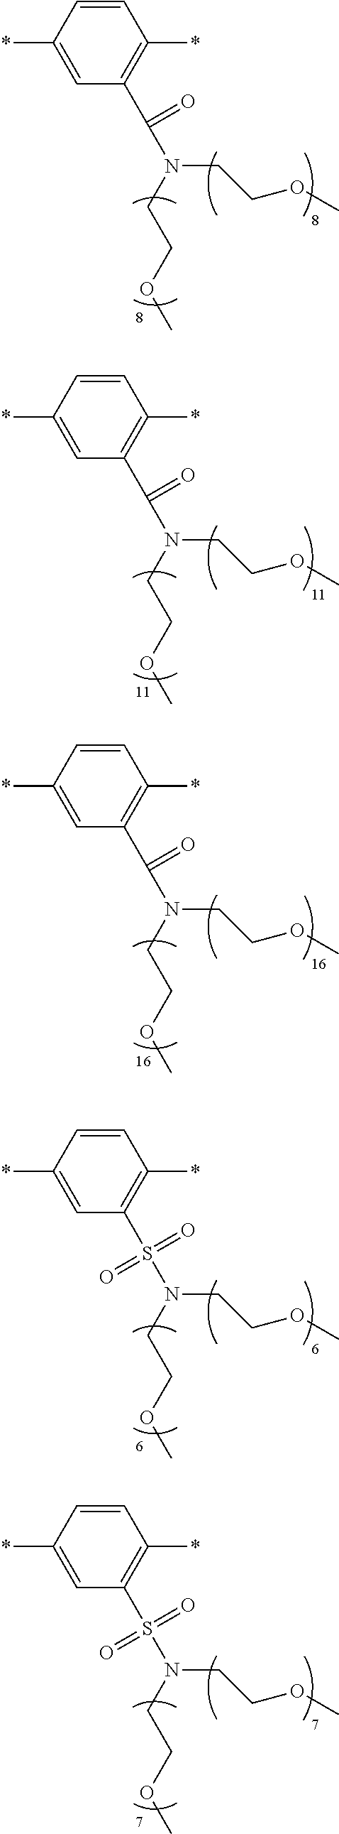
C1=CC(*)=CC(C(N(CCOC)CCOC)=O)=C1*.C1=CC(*)=CC(C(N(CCOC)CCOC)=O)=C1*.C1=CC(*)=CC(C(N(CCOC)CCOC)=O)=C1*.C1=CC(*)=CC(S(N(CCOC)CCOC)(=O)=O)=C1*.C1=CC(*)=CC(S(N(CCOC)CCOC)(=O)=O)=C1*
